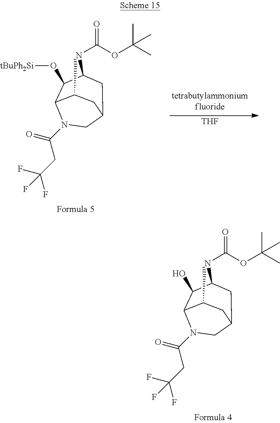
C1(C)C2C(O)C(NC(OC(C)(C)C)=O)CC(C1)CN2C(CC(F)(F)F)=O.[THF].C1(C)C2C(O[tBuPh2Si])C(NC(OC(C)(C)C)=O)CC(C1)CN2C(CC(F)(F)F)=O
